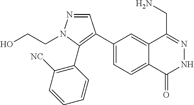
C1(C2=C(C3=C([NC])C=CC=C3)N(CCO)N=C2)=CC=C2C(=C1)C(CN)=NNC2=O
